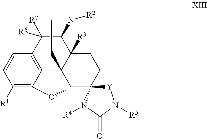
C1([R1])=C2C3=C(C=C1)C([R7])([R6])C1C4([R3])C3(C(C3(CC4)[Y]N([R5])C(=O)N3[R4])O2)CCN1[R2]
